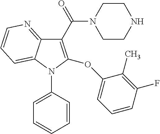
C1(C(N2CCNCC2)=O)=C(OC2=CC=CC(F)=C2C)N(C2=CC=CC=C2)C2=CC=CN=C12
